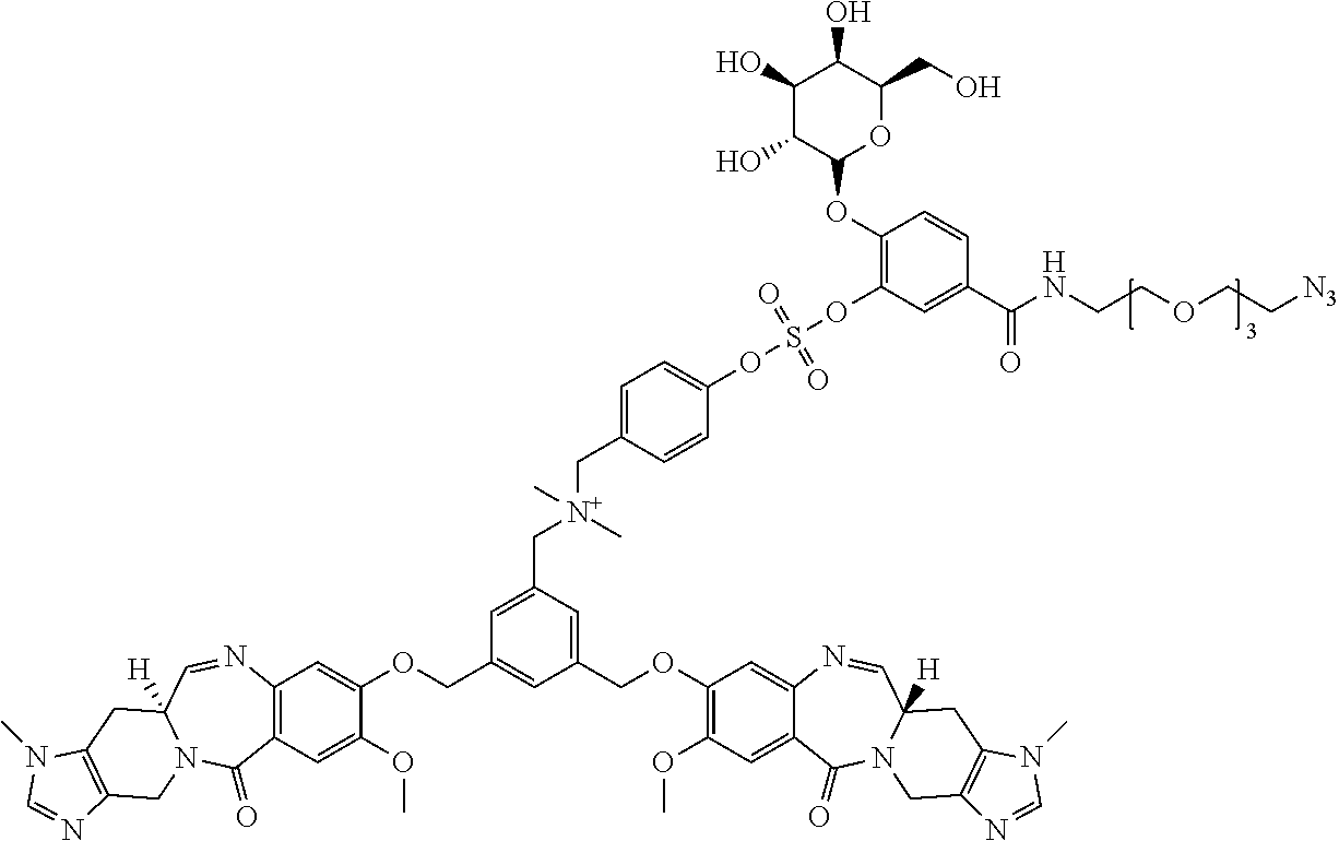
C1=C(C[N+](C)(CC2=CC=C(OS(OC3=C(OC4OC(CO)C(O)C(O)C4O)C=CC(C(NCCOCC[N3])=O)=C3)(=O)=O)C=C2)C)C=C(COC2=C(OC)C=C3C(=C2)N=CC2([H])N(C3=O)CC3=C(C2)N(C)C=N3)C=C1COC1=CC2=C(C=C1OC)C(=O)N1C([H])(C=N2)CC2=C(C1)N=CN2C
